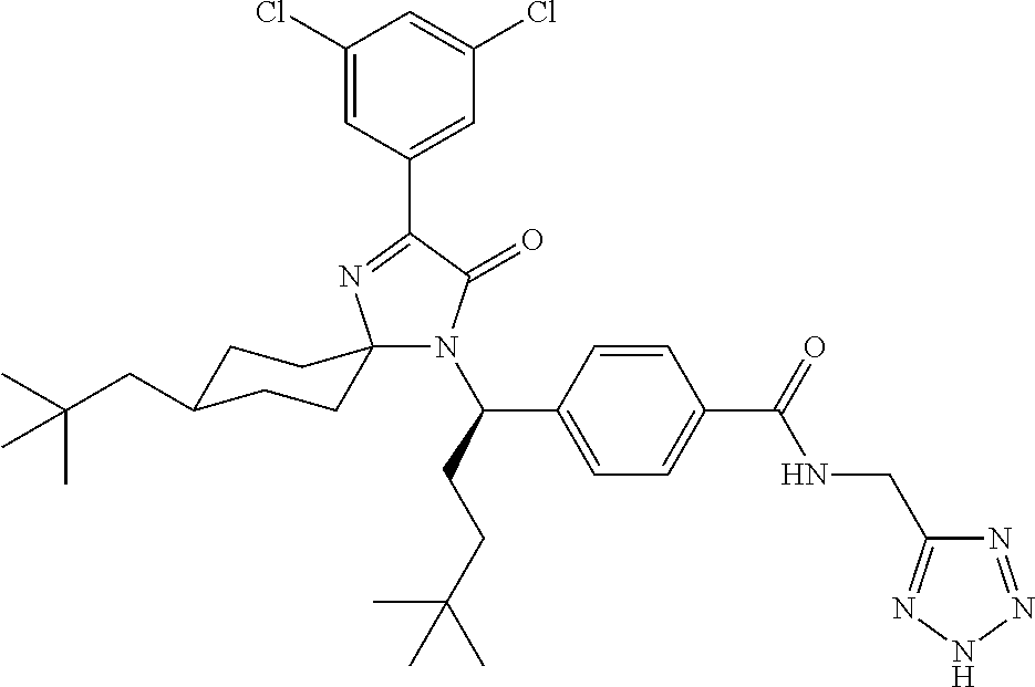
N1(C(CCC(C)(C)C)C2=CC=C(C(=O)NCC3=NNN=N3)C=C2)C(=O)C(C2=CC(Cl)=CC(Cl)=C2)=NC12CCC(CC(C)(C)C)CC2
